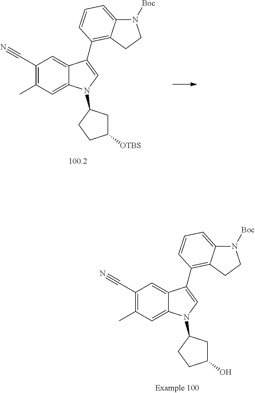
C1=C2C(=CC(C)=C1C#N)N(C1CC([OTBS])CC1)C=C2C1=C2C(=CC=C1)N([Boc])CC2.C1=C2C(=CC(C)=C1C#N)N(C1CC(O)CC1)C=C2C1=C2C(=CC=C1)N([Boc])CC2
